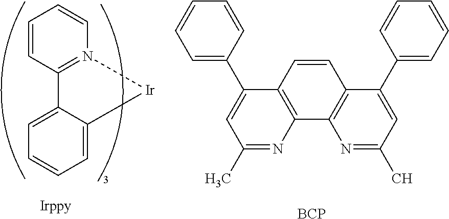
N1=C(C)C=C(C2=CC=CC=C2)C2=C1C1=C(C=C2)C(C2=CC=CC=C2)=CC(C)=N1.[BCP].C1=CC2=N(C=C1)[Ir]C1=CC=CC=C21
